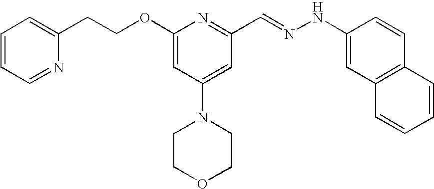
C(COC1=CC(N2CCOCC2)=CC(C=NNC2=CC3=C(C=C2)C=CC=C3)=N1)C1=CC=CC=N1
